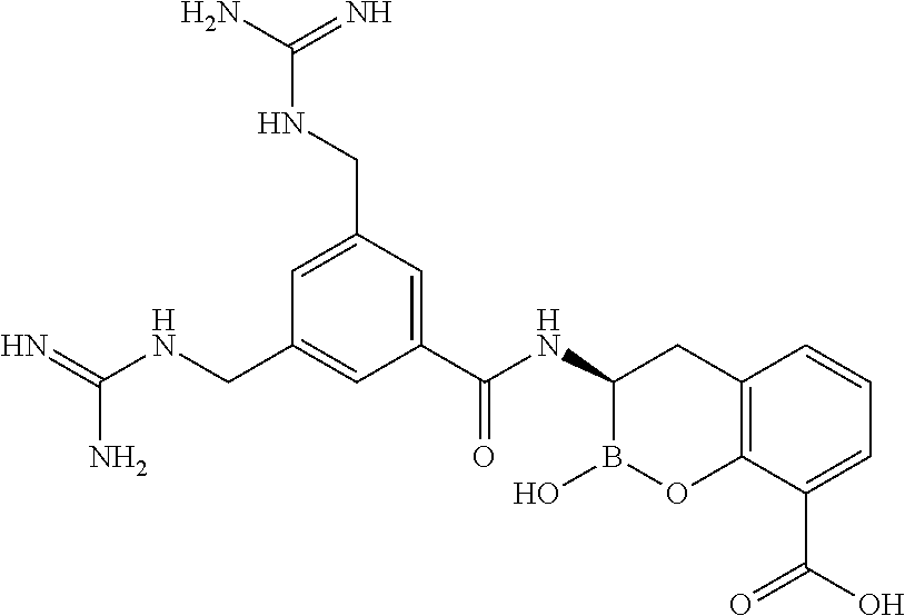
C12=C(C(C(O)=O)=CC=C1)OB(O)C(NC(=O)C1=CC(CNC(N)=N)=CC(CNC(=N)N)=C1)C2
